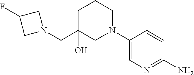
C(N1CC(F)C1)C1(O)CN(C2=CN=C(N)C=C2)CCC1
